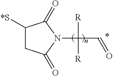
C1([*S])CC(=O)N(C([R])(C=O)[R])C1=O
